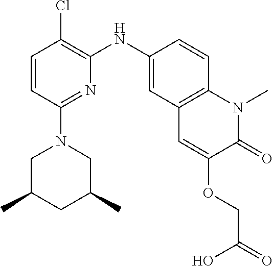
C1=CC(N2CC(C)CC(C)C2)=NC(NC2=CC3=C(C=C2)N(C)C(=O)C(OCC(=O)O)=C3)=C1Cl
